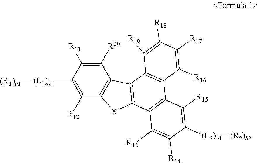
C1([R20])=C([R11])C([(L1)a1][(R1)b1])=C([R12])C2=C1C1=C([X]2)C2=C(C3=C1C([R19])=C([R18])C([R17])=C3[R16])C([R15])=C([(L2)a1][(R2)b2])C([R14])=C2[R13]
